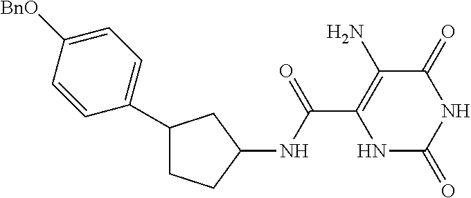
C(C1=C(N)C(=O)NC(=O)N1)(=O)NC1CC(C2=CC=C([BnO])C=C2)CC1
